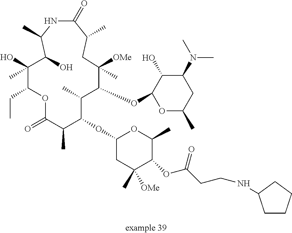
C1(OC2C(C)C(OC3OC(C)CC(N(C)C)C3O)C([OMe])(C)CC(C)C(=O)NC(C)C(O)C(C)(O)C(CC)OC(=O)C2C)CC(C)([OMe])C(OC(CCNC2CCCC2)=O)C(C)O1
